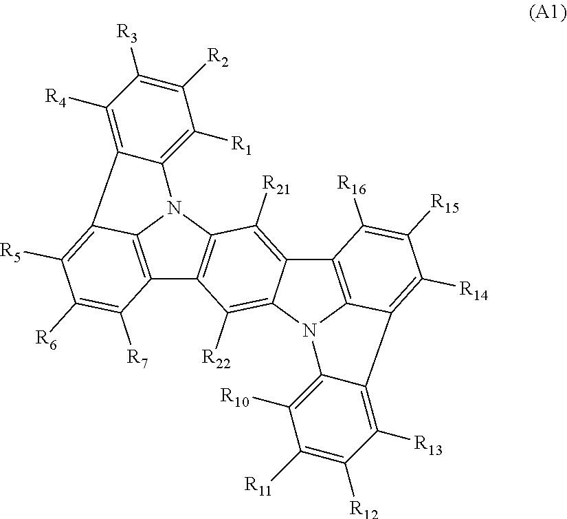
C12=C3N(C4=C1C([R22])=C1C(=C4[R21])C4=C5N1C1=C([R10])C([R11])=C([R12])C([R13])=C1C5=C([R14])C([R15])=C4[R16])C1=C([R1])C([R2])=C([R3])C([R4])=C1C3=C([R5])C([R6])=C2[R7]
